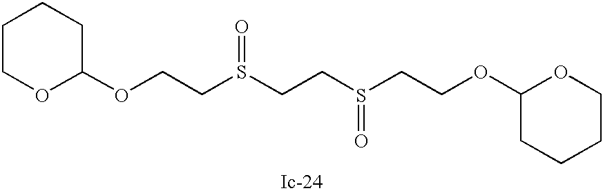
C(CS(CCS(CCOC1CCCCO1)=O)=O)OC1CCCCO1
